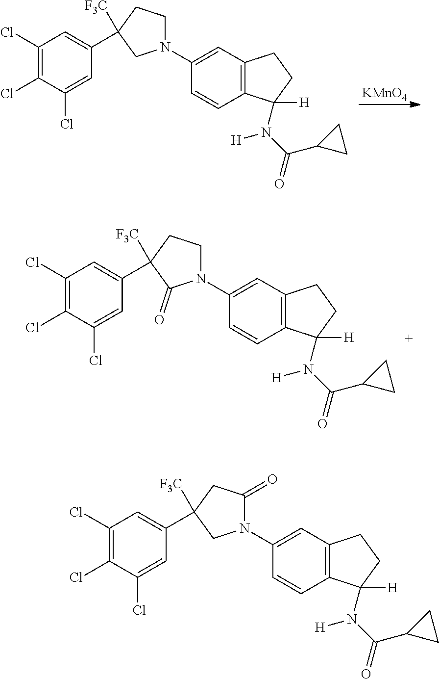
[KMnO4].C1(Cl)=C(Cl)C(Cl)=CC(C2([F3C])CCN(C3=CC4=C(C=C3)C([H])(N([H])C(C3CC3)=O)CC4)C2)=C1.C1(Cl)=C(Cl)C(Cl)=CC(C2([F3C])CCN(C3=CC4=C(C=C3)C([H])(N([H])C(C3CC3)=O)CC4)C2=O)=C1.C1(Cl)=C(Cl)C(Cl)=CC(C2([F3C])CC(=O)N(C3=CC4=C(C=C3)C([H])(N([H])C(C3CC3)=O)CC4)C2)=C1
